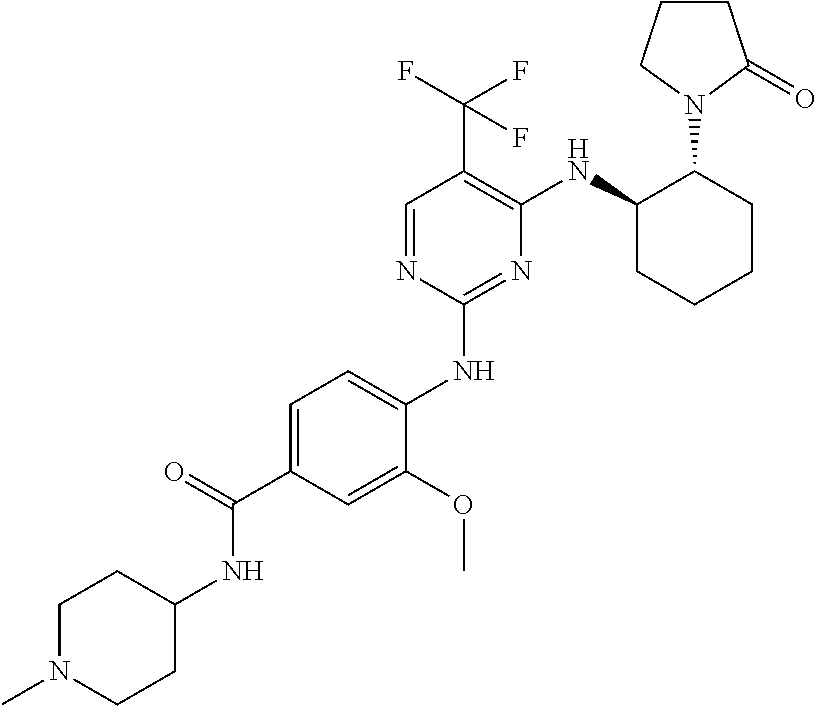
C1(NC2=CC=C(C(=O)NC3CCN(C)CC3)C=C2OC)=NC(NC2CCCCC2N2C(=O)CCC2)=C(C(F)(F)F)C=N1
